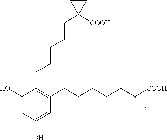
C1(CCCCCC2([COOH])CC2)=C(CCCCCC2([COOH])CC2)C=C(O)C=C1O
